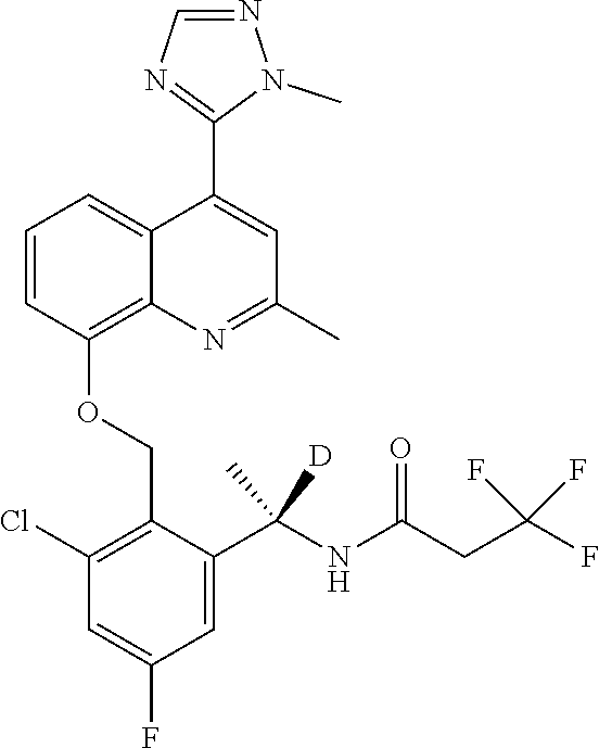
C1=CC(OCC2=C(Cl)C=C(F)C=C2C(NC(CC(F)(F)F)=O)(C)[D])=C2C(=C1)C(C1=NC=NN1C)=CC(C)=N2
